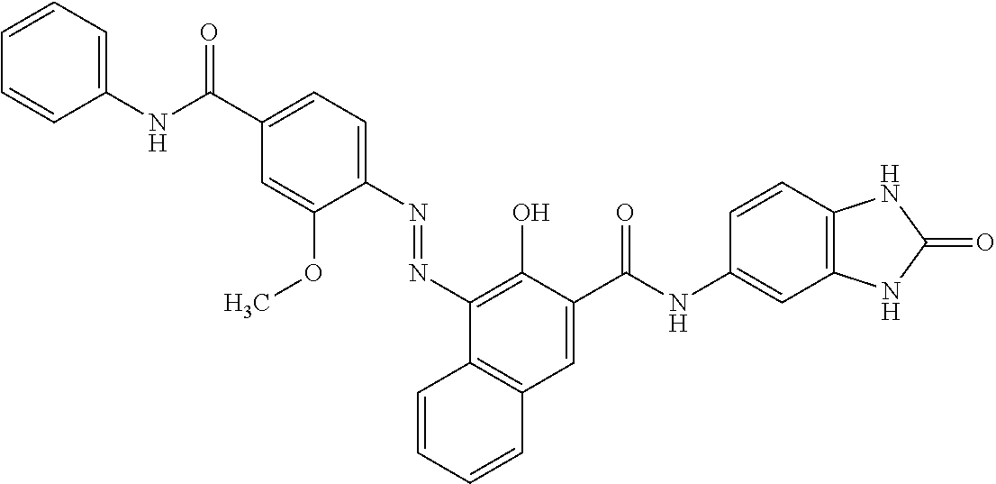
C1=C(C(NC2=CC=CC=C2)=O)C=C(OC)C(N=NC2=C(O)C(C(NC3=CC4=C(C=C3)NC(=O)N4)=O)=CC3=C2C=CC=C3)=C1
